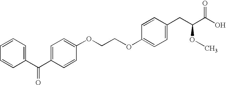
O(CCOC1=CC=C(C(C2=CC=CC=C2)=O)C=C1)C1=CC=C(CC(C(O)=O)OC)C=C1
